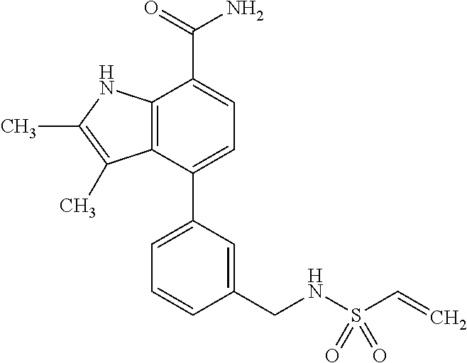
C12=C(C(C3=CC=CC(CNS(C=C)(=O)=O)=C3)=CC=C1C(=O)N)C(C)=C(C)N2
